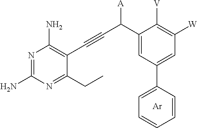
N1=C(N)N=C(CC)C(C#CC(C2=CC(C3=CC=CC=C3)=CC([W])=C2[V])[A])=C1N.[Ar]
